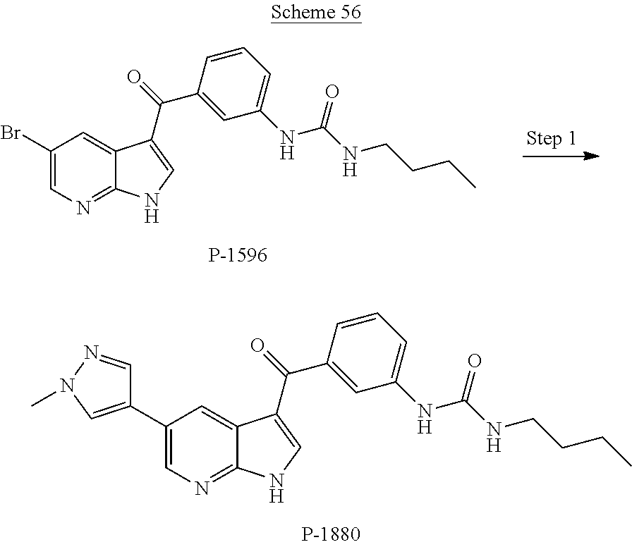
C1(C2=CN(C)N=C2)=CN=C2C(=C1)C(C(C1=CC(NC(=O)NCCCC)=CC=C1)=O)=CN2.C1(Br)=CN=C2C(=C1)C(C(C1=CC(NC(=O)NCCCC)=CC=C1)=O)=CN2
